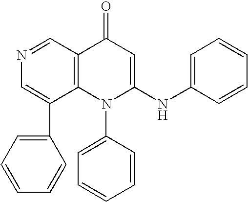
C1=C(C2=CC=CC=C2)C2=C(C=N1)C(=O)C=C(NC1=CC=CC=C1)N2C1=CC=CC=C1
